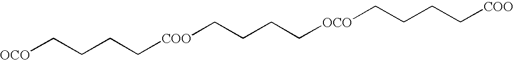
[OCO]CCCC[COO]CCCC[OCO]CCCC[COO]
